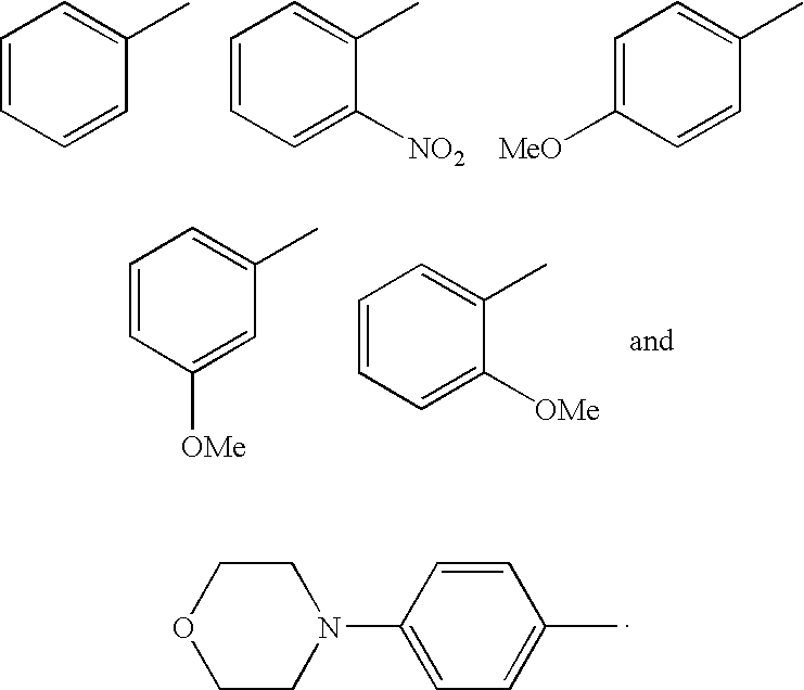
C1=CC=CC(C)=C1.C1=CC=C([NO2])C(C)=C1.C1=C([MeO])C=CC(C)=C1.C1=CC([OMe])=CC(C)=C1.C1=CC=C([OMe])C(C)=C1.O1CCN(C2=CC=C(C)C=C2)CC1
